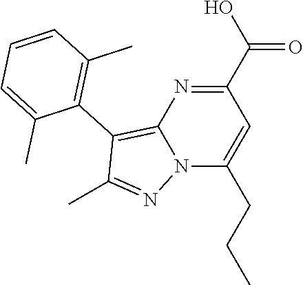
N12C(CCC)=CC(C(O)=O)=NC1=C(C1=C(C)C=CC=C1C)C(C)=N2
